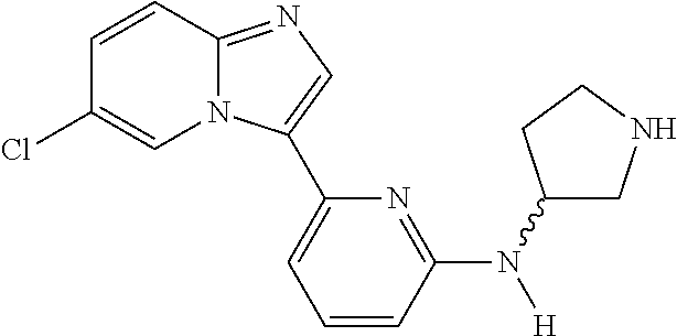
C1=CC2=NC=C(C3=CC=CC(N(C4CNCC4)[H])=N3)N2C=C1Cl
